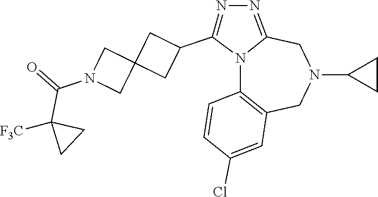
N12C3=C(CN(C4CC4)CC1=NN=C2C1CC2(C1)CN(C(=O)C1([F3C])CC1)C2)C=C(Cl)C=C3
